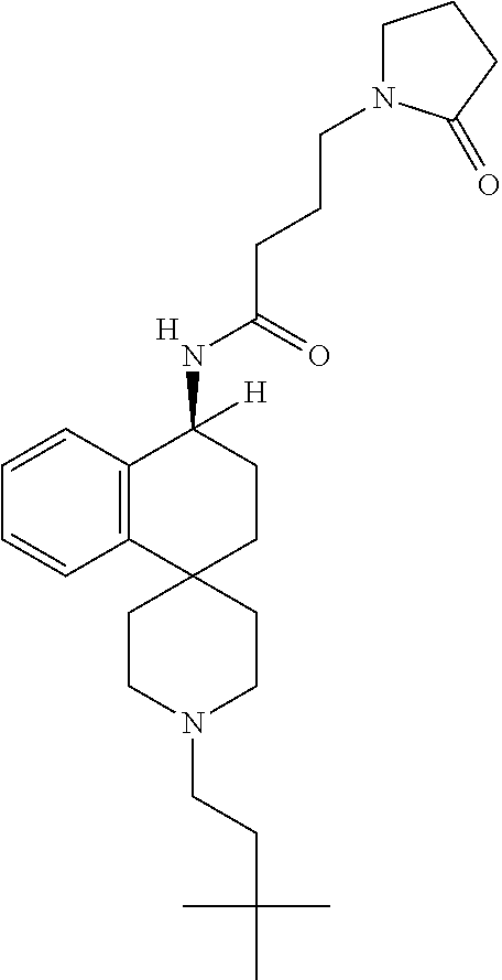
[H].C12=C(C=CC=C1)C(NC(CCCN1CCCC1=O)=O)([H])CCC21CCN(CCC(C)(C)C)CC1
